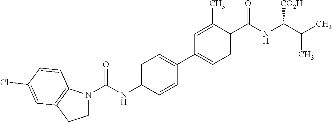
N1(C(NC2=CC=C(C3=CC=C(C(NC(C(C)C)[CO2H])=O)C(C)=C3)C=C2)=O)CCC2=C1C=CC(Cl)=C2
